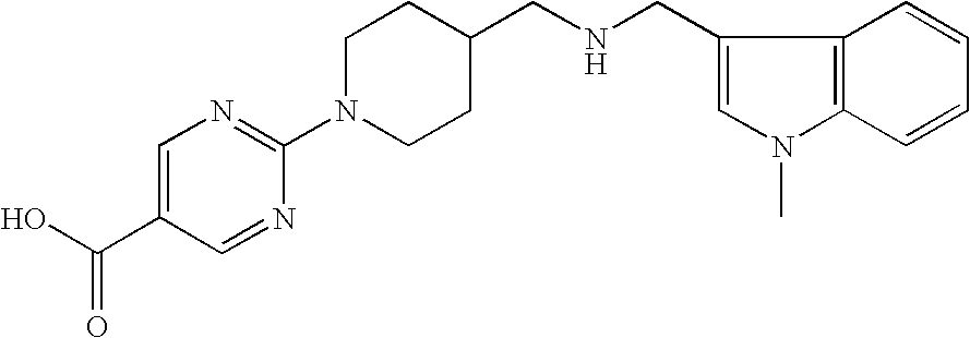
C12=C(C=CC=C1)C(CNCC1CCN(C3=NC=C(C(O)=O)C=N3)CC1)=CN2C
